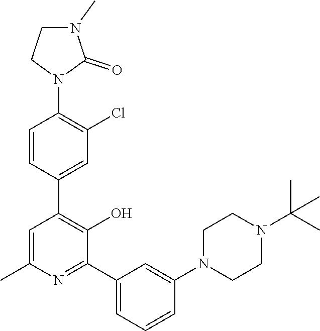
C1=CC(C2=C(O)C(C3=CC=CC(N4CCN(C(C)(C)C)CC4)=C3)=NC(C)=C2)=CC(Cl)=C1N1C(=O)N(C)CC1
